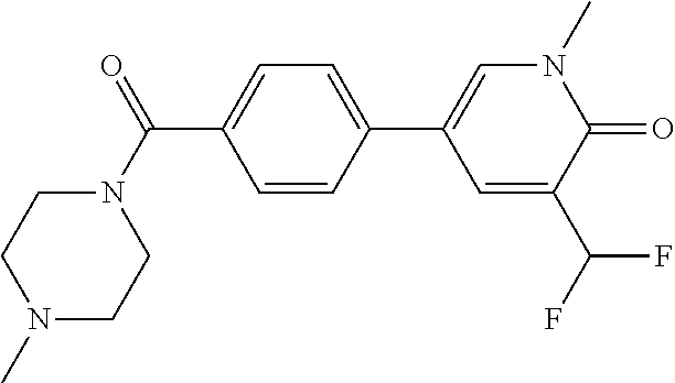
C1N(C(=O)C2=CC=C(C3=CN(C)C(=O)C(C(F)F)=C3)C=C2)CCN(C)C1
